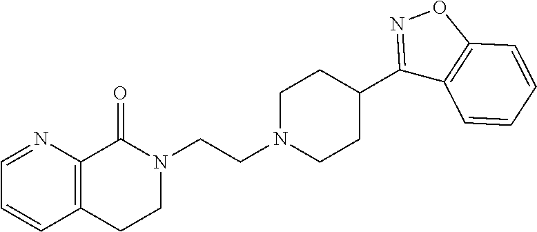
C1=CC2=C(N=C1)C(=O)N(CCN1CCC(C3=NOC4=C3C=CC=C4)CC1)CC2
